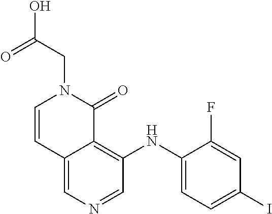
C12=CN=CC(NC3=CC=C(I)C=C3F)=C1C(=O)N(CC(=O)O)C=C2
